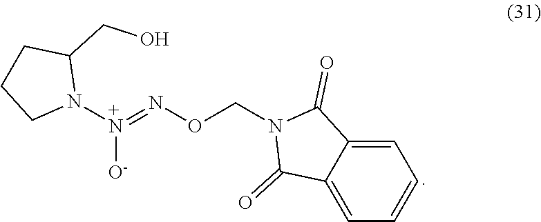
N1([+N]([O-])=NOCN2C(=O)C3=CC=CC=C3C2=O)C(CO)CCC1
